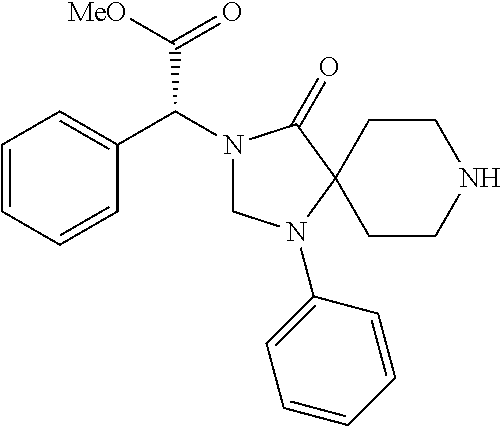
C1N(C2=CC=CC=C2)C2(C(=O)N1C(C1=CC=CC=C1)C([MeO])=O)CCNCC2
